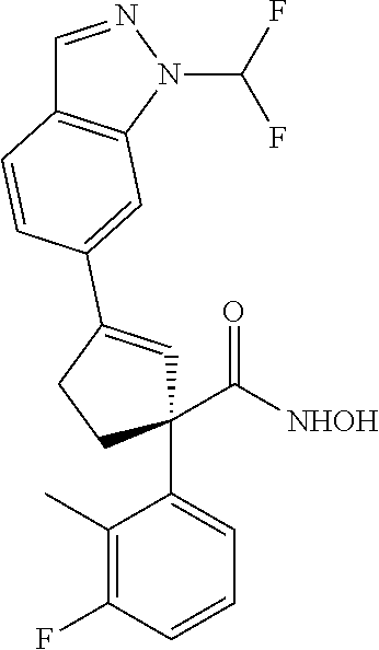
C1(C2=CC=CC(F)=C2C)(C([NHOH])=O)C=C(C2=CC3=C(C=NN3C(F)F)C=C2)CC1
